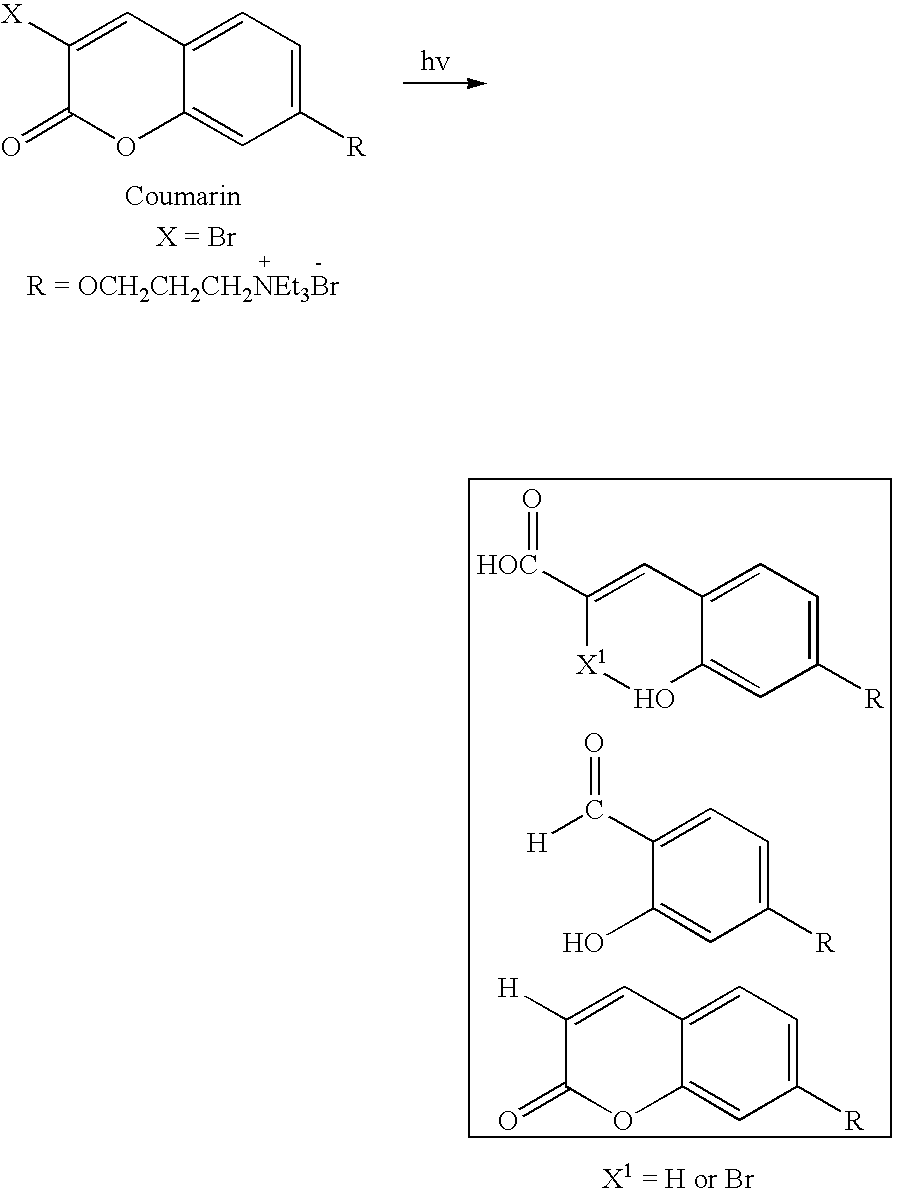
C1=C2C(=CC([R])=C1)OC(=O)C([X])=C2.C1=C2C(=CC([R])=C1)O[X1]C([HOC]=O)=C2.C1=C([R])C=C(O)C(C(=O)[H])=C1.C1=C2C(=CC([R])=C1)OC(=O)C([H])=C2
